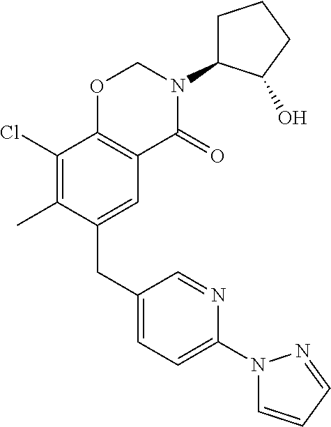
C1(CC2=CC3=C(C(Cl)=C2C)OCN(C2CCCC2O)C3=O)=CC=C(N2C=CC=N2)N=C1
